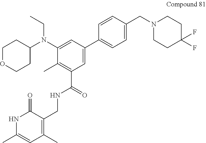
C1(N(C2=CC(C3=CC=C(CN4CCC(F)(F)CC4)C=C3)=CC(C(NCC3=C(C)C=C(C)NC3=O)=O)=C2C)CC)CCOCC1
